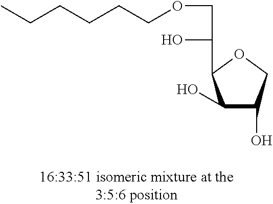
C(CCCCOCC(O)C1C(O)C(O)CO1)C
